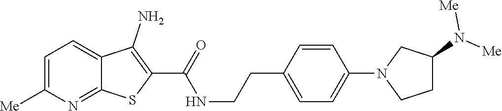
C1=C([Me])N=C2C(=C1)C(N)=C(C(=O)NCCC1=CC=C(N3CCC(N([Me])[Me])C3)C=C1)S2
